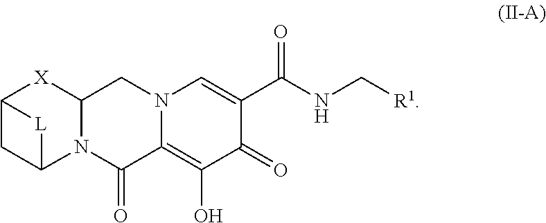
N12C(CN3C(=C(O)C(=O)C(C(NC[R1])=O)=C3)C1=O)[X]C1CC2[L]1
